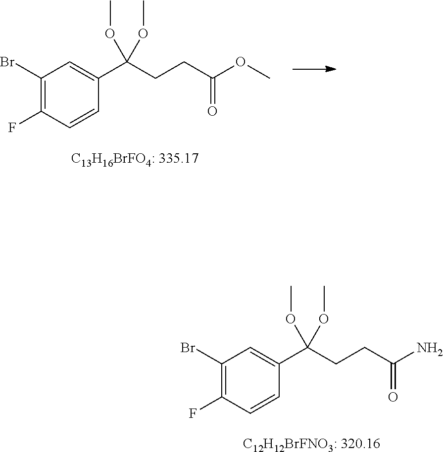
C1(F)=C(Br)C=C(C(CCC(OC)=O)(OC)OC)C=C1.[C13H16BrFO4: 335.17].C1(F)=C(Br)C=C(C(CCC(N)=O)(OC)OC)C=C1.[C12H12BrFNO3: 320.16]
